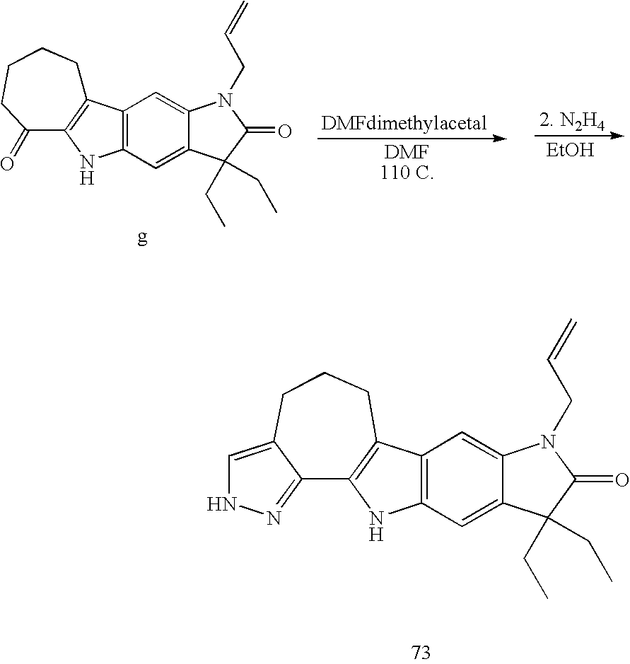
C12=C(C=C3C(=C1)N(CC=C)C(=O)C3(CC)CC)NC1=C2CCCCC1=O.[EtOH].C12=C(C=C3C(=C1)N(CC=C)C(=O)C3(CC)CC)NC1=C2CCCC2=CNN=C12
